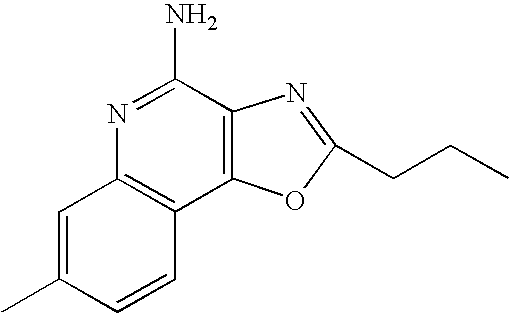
N1=C(N)C2=C(C3=C1C=C(C)C=C3)OC(CCC)=N2
